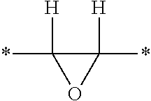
C1(*)([H])C(*)([H])O1
